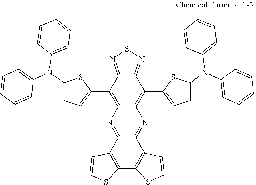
C1(C2=CC=C(N(C3=CC=CC=C3)C3=CC=CC=C3)S2)=C2C(=C(C3=CC=C(N(C4=CC=CC=C4)C4=CC=CC=C4)S3)C3=NSN=C13)N=C1C(=N2)C2=C(C3=C1C=CS3)SC=C2
